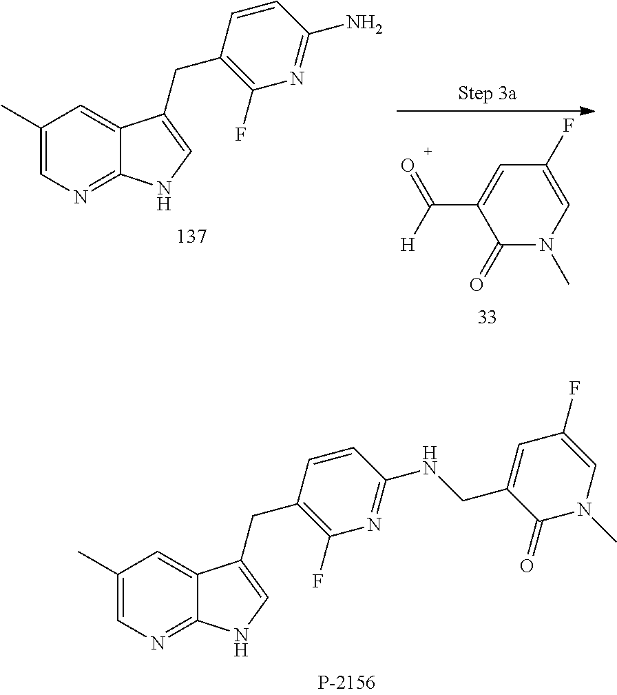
C1(C)=CN=C2C(=C1)C(CC1=C(F)N=C(N)C=C1)=CN2.C1(F)=CN(C)C(=O)C(C([H])=O)=C1.C1(C)=CN=C2C(=C1)C(CC1=C(F)N=C(NCC3=CC(F)=CN(C)C3=O)C=C1)=CN2
